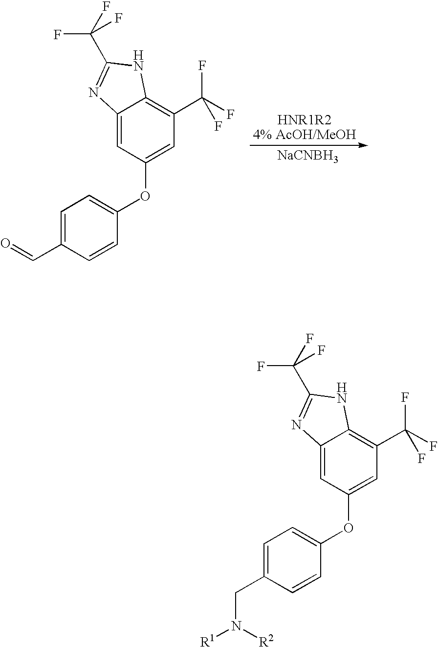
C1=C(C=O)C=CC(OC2=CC(C(F)(F)F)=C3C(=C2)N=C(C(F)(F)F)N3)=C1.[NaCNBH3].C1=C(CN([R1])[R2])C=CC(OC2=CC(C(F)(F)F)=C3C(=C2)N=C(C(F)(F)F)N3)=C1
